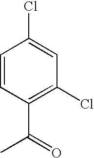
C1=CC(C(=O)C)=C(Cl)C=C1Cl
